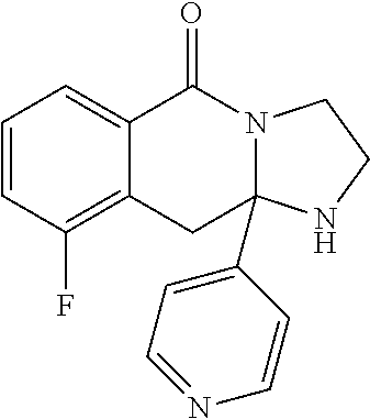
C1=CC(F)=C2C(=C1)C(=O)N1C(C3=CC=NC=C3)(C2)NCC1
